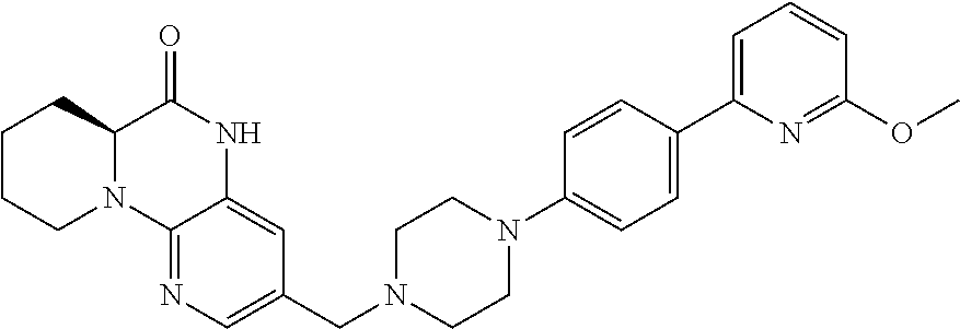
C1CCN2C(C1)C(=O)NC1=CC(CN3CCN(C4=CC=C(C5=CC=CC(OC)=N5)C=C4)CC3)=CN=C21
